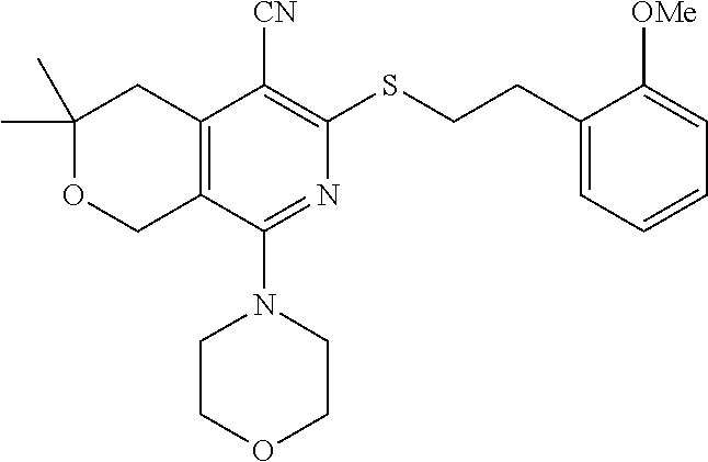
C1(C)(C)OCC2=C(C1)C([CN])=C(SCCC1=CC=CC=C1[OMe])N=C2N1CCOCC1
